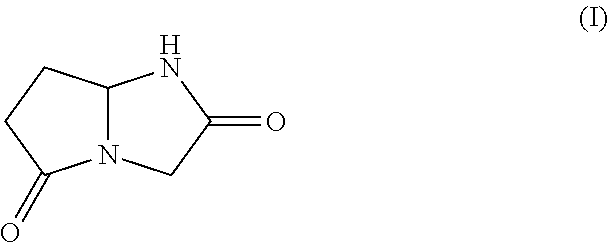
N12C(CCC1=O)NC(=O)C2
